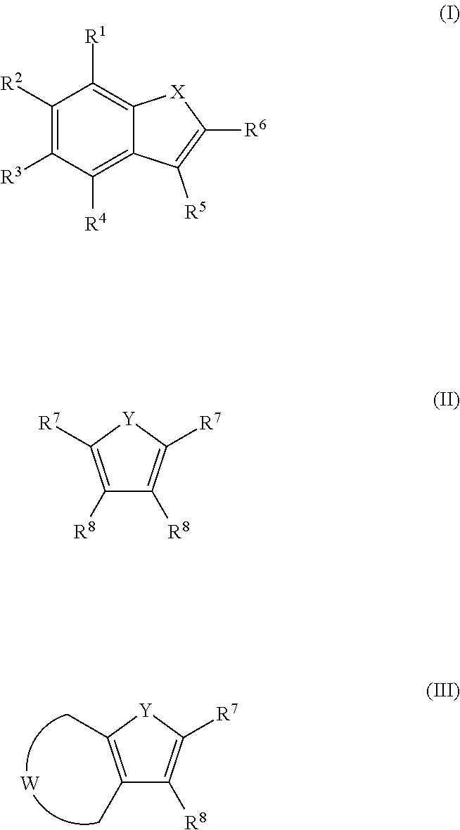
C1(C)=C(C)[Y]C([R7])=C1[R8].[W].C1([R2])=C([R3])C([R4])=C2C(=C1[R1])[X]C([R6])=C2[R5].C1([R8])=C([R7])[Y]C([R7])=C1[R8]
